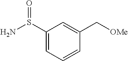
C1(S(N)=O)=CC=CC(C[OMe])=C1
